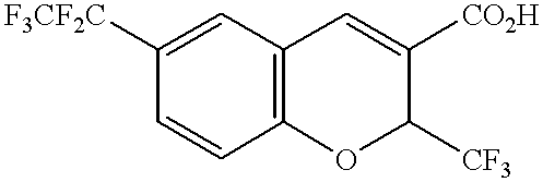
C1=CC2=C(C=C1[F3CF2C])C=C([CO2H])C([CF3])O2
